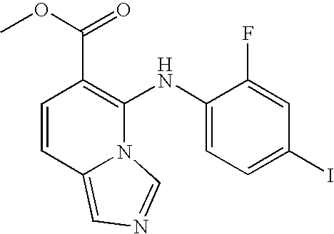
C1=CC2=CN=CN2C(NC2=CC=C(I)C=C2F)=C1C(=O)OC
